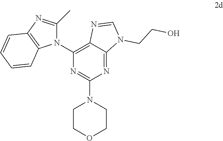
C1(N2C(C)=NC3=C2C=CC=C3)=C2C(=NC(N3CCOCC3)=N1)N(CCO)C=N2
